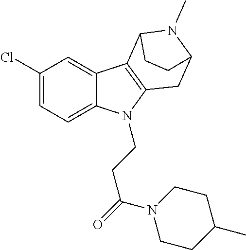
C1(Cl)=CC=C2C(=C1)C1=C(N2CCC(N2CCC(C)CC2)=O)CC2N(C)C1CC2
